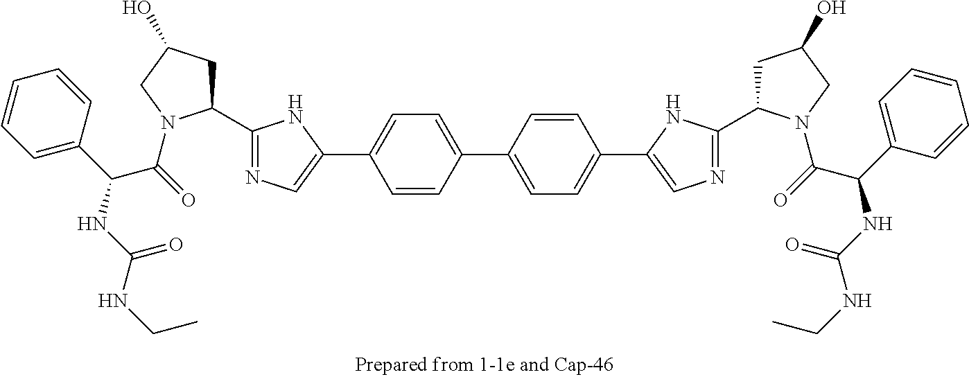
C1(C2CC(O)CN2C(=O)C(C2=CC=CC=C2)NC(NCC)=O)=NC=C(C2=CC=C(C3=CC=C(C4=CN=C(C5CC(O)CN5C(=O)C(C5=CC=CC=C5)NC(=O)NCC)N4)C=C3)C=C2)N1
